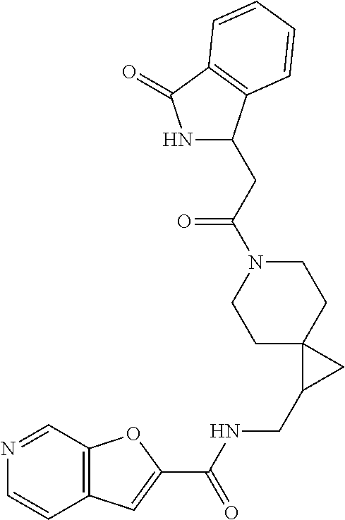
C1C2(CCN(C(CC3NC(=O)C4=C3C=CC=C4)=O)C1)C(CNC(C1=CC3=C(O1)C=NC=C3)=O)C2
